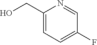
C1(CO)=CC=C(F)C=N1
